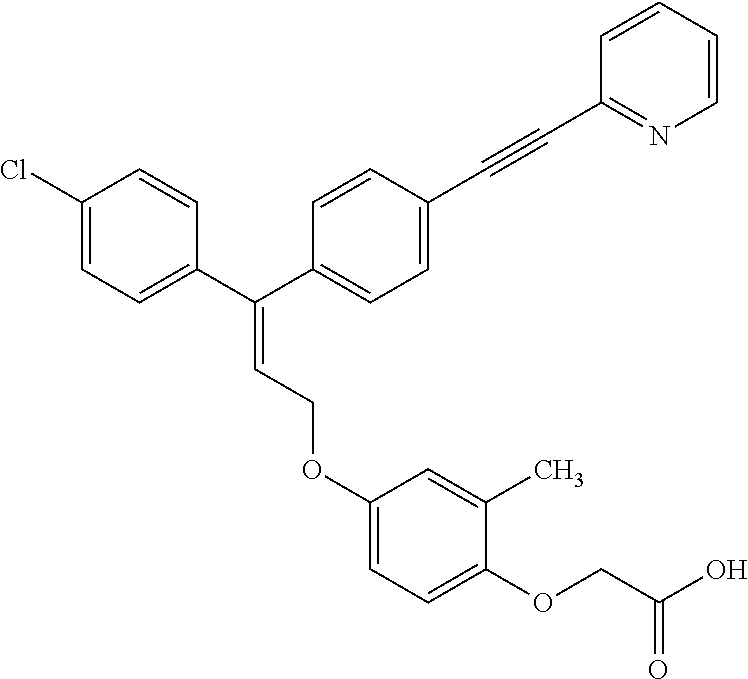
C1=C(Cl)C=CC(C(C2=CC=C(C#CC3=NC=CC=C3)C=C2)=CCOC2=CC=C(OCC(O)=O)C(C)=C2)=C1
